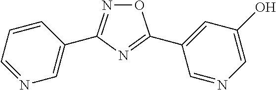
O1N=C(C2=CN=CC=C2)N=C1C1=CC(O)=CN=C1
